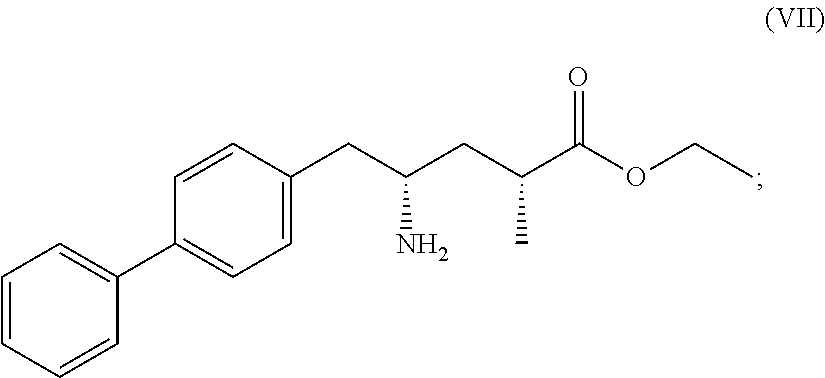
C1=CC=CC(C2=CC=C(CC(N)CC(C)C(=O)OCC)C=C2)=C1
